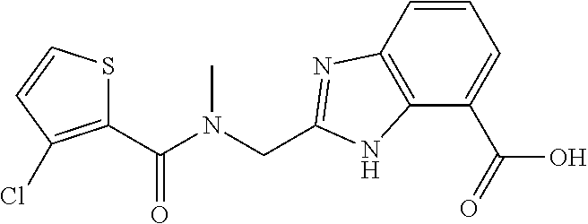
C1(C(N(CC2=NC3=C(N2)C(C(O)=O)=CC=C3)C)=O)=C(Cl)C=CS1
